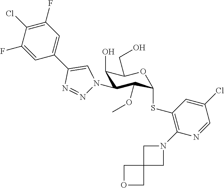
C1=C(F)C(Cl)=C(F)C=C1C1=CN(C2C(O)C(CO)OC(SC3=C(N4CC5(C4)COC5)N=CC(Cl)=C3)C2OC)N=N1
